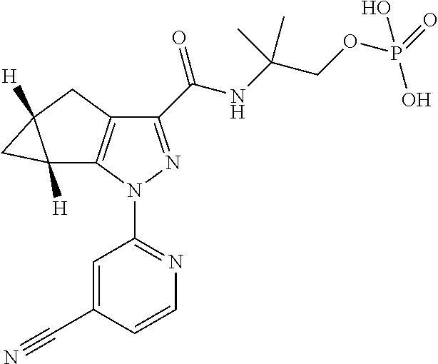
C1(C(NC(COP(=O)(O)O)(C)C)=O)=NN(C2=NC=CC(C#N)=C2)C2=C1CC1([H])C2([H])C1
